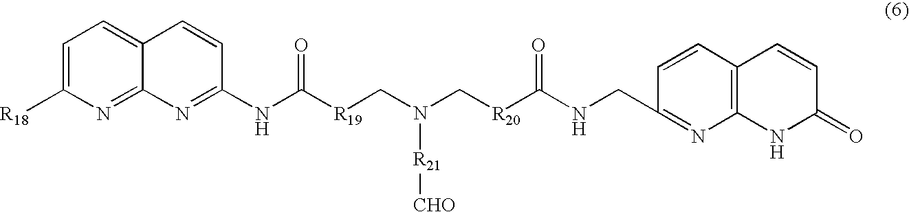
C1=C([R18])N=C2C(=C1)C=CC(NC([R19]CN(C[R20]C(NCC1=NC3=C(C=C1)C=CC(=O)N3)=O)[R21][CHO])=O)=N2
